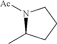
N1([Ac])C(C)CCC1
